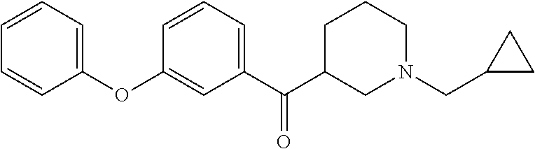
C1=CC=C(OC2=CC(C(=O)C3CN(CC4CC4)CCC3)=CC=C2)C=C1
